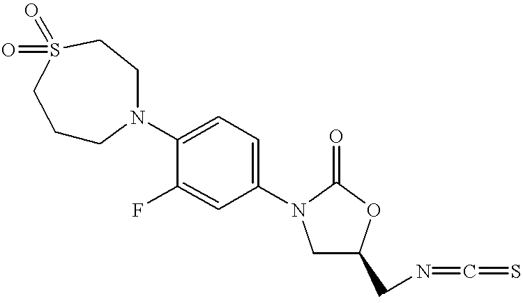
C1CN(C2=CC=C(N3CC(CN=C=S)OC3=O)C=C2F)CCS(=O)(=O)C1
